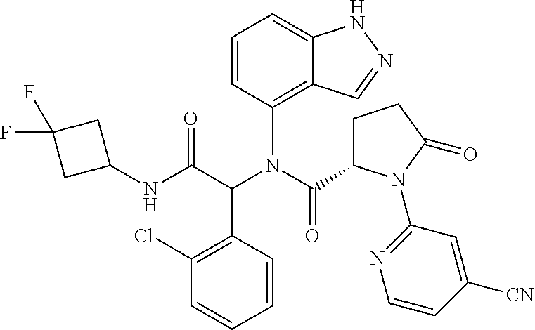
C1(NC(C(N(C(=O)C2CCC(=O)N2C2=NC=CC([CN])=C2)C2=C3C(=CC=C2)NN=C3)C2=C(Cl)C=CC=C2)=O)CC(F)(F)C1
